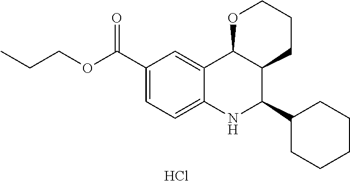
C12=CC(C(OCCC)=O)=CC=C1NC(C1CCCCC1)C1C2OCCC1.Cl
